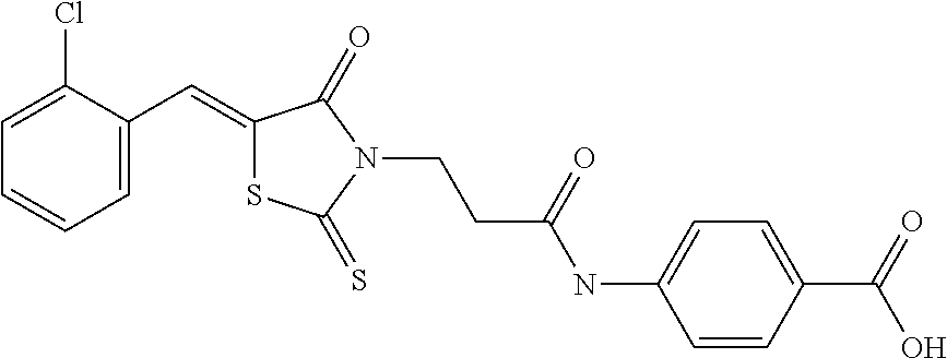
C1=C(C=C2SC(=S)N(CCC(NC3=CC=C(C(O)=O)C=C3)=O)C2=O)C(Cl)=CC=C1
